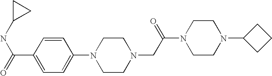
C1(NC(=O)C2=CC=C(N3CCN(CC(N4CCN(C5CCC5)CC4)=O)CC3)C=C2)CC1
